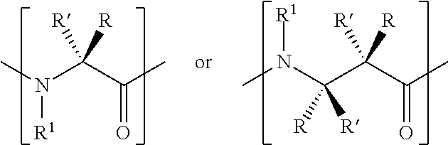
CN(C(C(C)=O)([R])[R])[R1].N(C(C(C(C)=O)([R])[R])([R])[R])(C)[R1]
